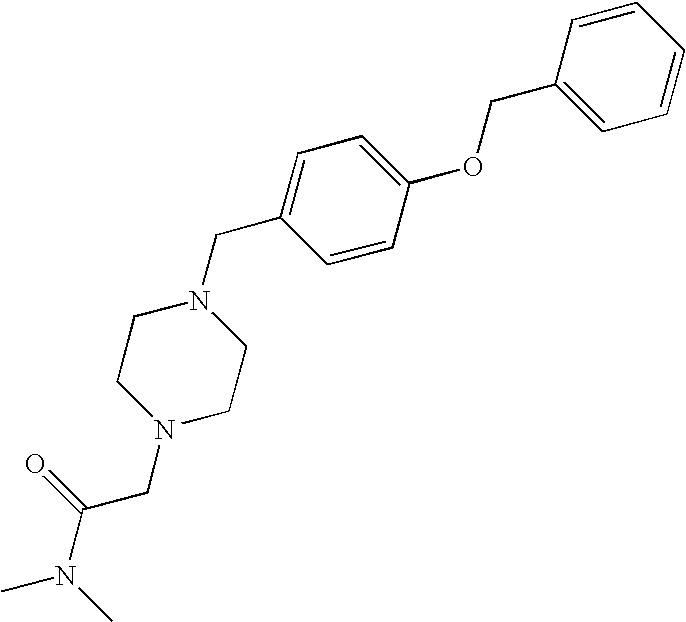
C(N1CCN(CC2=CC=C(OCC3=CC=CC=C3)C=C2)CC1)C(N(C)C)=O
